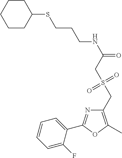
C1=CC=C(F)C(C2=NC(CS(CC(NCCCSC3CCCCC3)=O)(=O)=O)=C(C)O2)=C1
